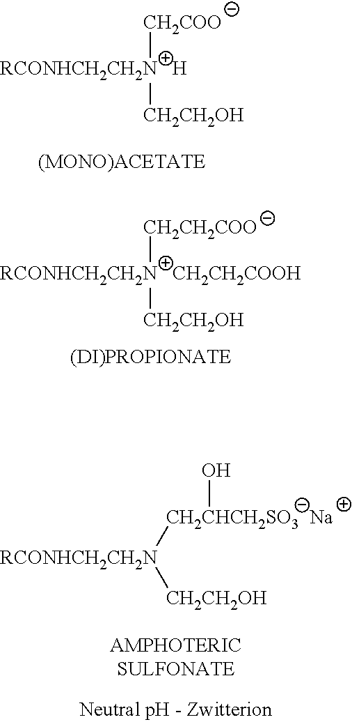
[RCONHCH2CH2N   H]([CH2COO])[CH2CH2OH].[RCONHCH2CH2N   CH2CH2COOH]([CH2CH2COO])[CH2CH2OH].[RCONHCH2CH2N]([CH2CHCH2SO3  Na]O)[CH2CH2OH]
